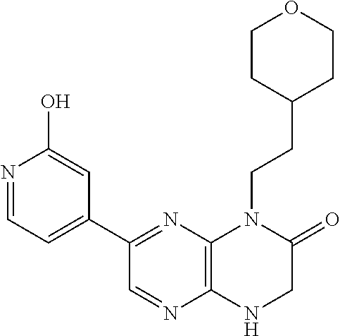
N1=CC=C(C2=NC3=C(N=C2)NCC(=O)N3CCC2CCOCC2)C=C1O
